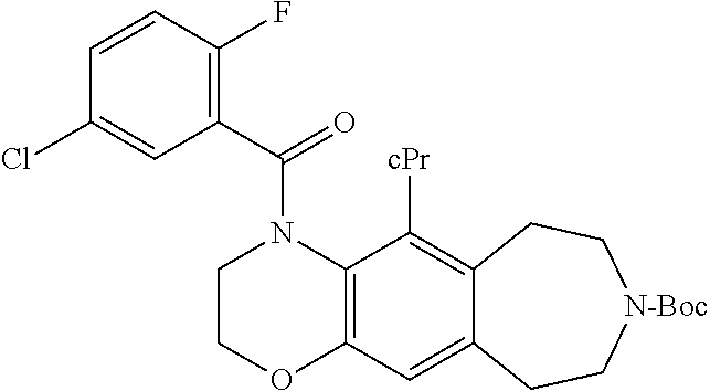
C1COC2=C(N1C(C1=C(F)C=CC(Cl)=C1)=O)C([cPr])=C1C(=C2)CC[N-Boc]CC1
